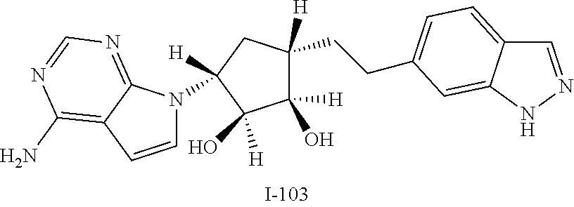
C1([H])(O)C(CCC2=CC=C3C=NNC3=C2)([H])CC([H])(N2C=CC3=C(N)N=CN=C23)C1(O)[H]
